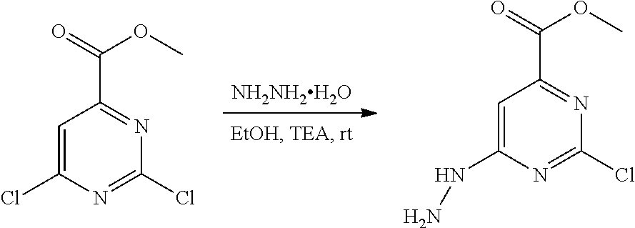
[NH2NH2H2O].C1=C(Cl)N=C(Cl)N=C1C(=O)OC.C1=C(NN)N=C(Cl)N=C1C(=O)OC
